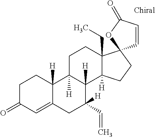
C1C(=O)C=C2C([H])(C1)C1([H])C([H])(C3([H])C(CC)(CC1)C1(CC3)C=CC(=O)O1)C([H])(C=C)C2
